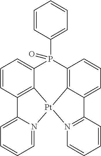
C12=C3C=CC=C1C1=N(C=CC=C1)[Pt]21C2=C(C=CC=C2P3(C2=CC=CC=C2)=O)C2=CC=CC=N21
